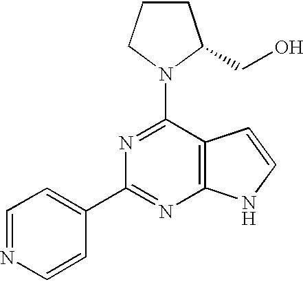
C12=C(C(N3C(CO)CCC3)=NC(C3=CC=NC=C3)=N1)C=CN2
